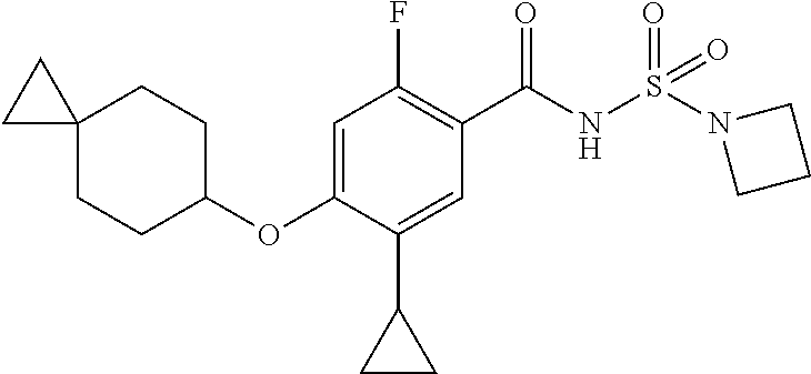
C1=C(OC2CCC3(CC2)CC3)C(C2CC2)=CC(C(NS(=O)(=O)N2CCC2)=O)=C1F
